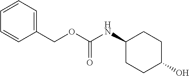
C(C1=CC=CC=C1)OC(NC1CCC(O)CC1)=O
